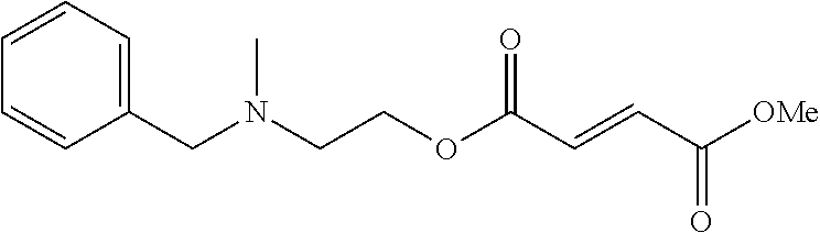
[OMe]C(C=CC(OCCN(CC1=CC=CC=C1)C)=O)=O
